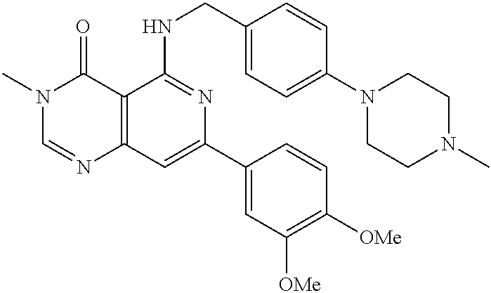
C12=C(C=C(C3=CC([OMe])=C([OMe])C=C3)N=C1NCC1=CC=C(N3CCN(C)CC3)C=C1)N=CN(C)C2=O
